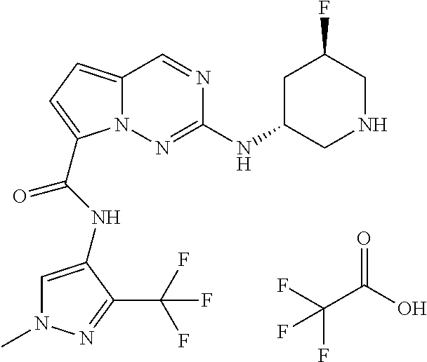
N1=CC2=CC=C(C(NC3=CN(C)N=C3C(F)(F)F)=O)N2N=C1NC1CNCC(F)C1.O=C(O)C(F)(F)F
